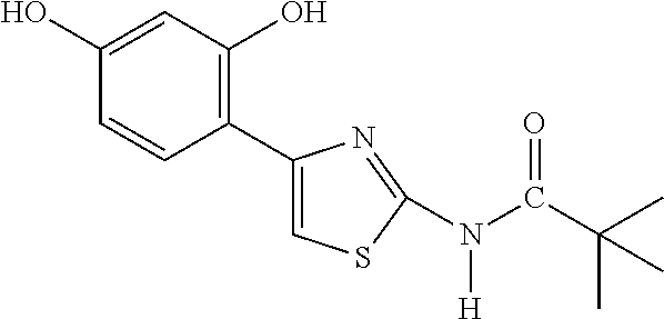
C1=C(O)C=CC(C2=CSC(N([H])C(=O)C(C)(C)C)=N2)=C1O
